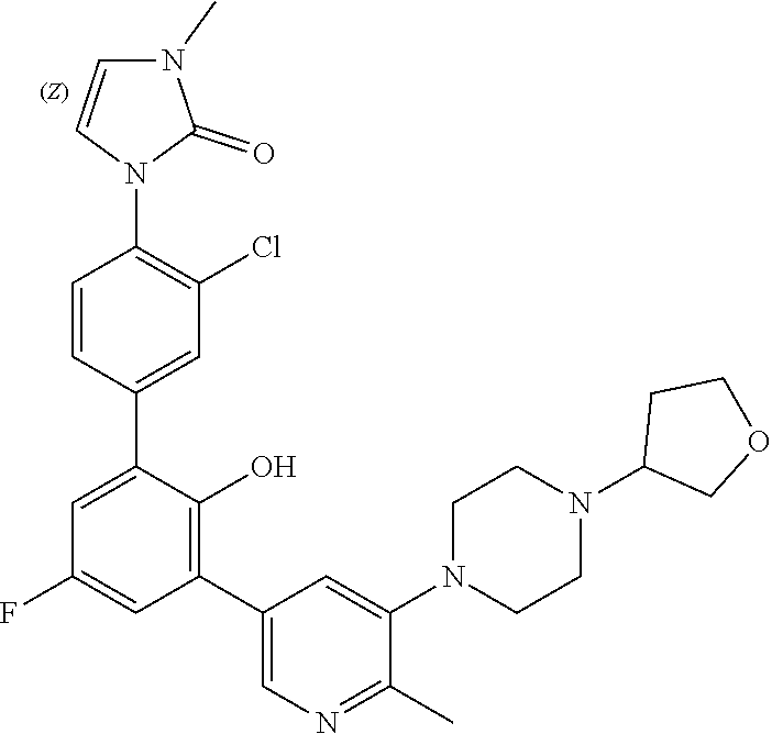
C1(F)=CC(C2=CN=C(C)C(N3CCN(C4COCC4)CC3)=C2)=C(O)C(C2=CC(Cl)=C(N3C(=O)N(C)C=C3)C=C2)=C1
